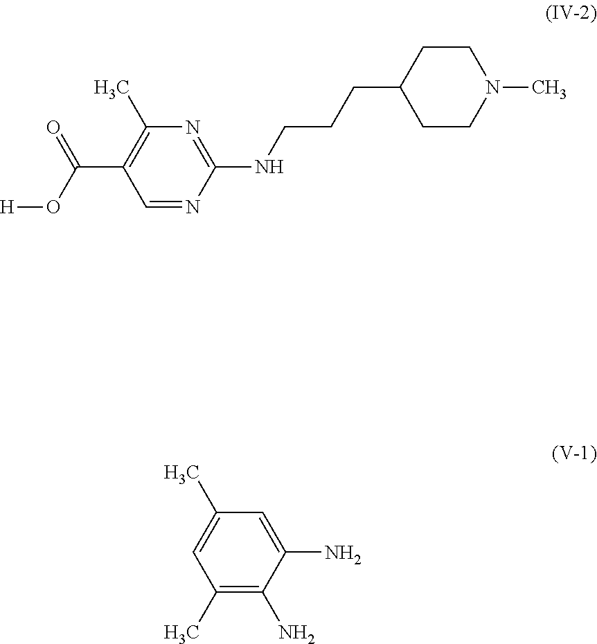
[H]OC(C1=C(C)N=C(NCCCC2CCN(C)CC2)N=C1)=O.C1=C(C)C=C(N)C(N)=C1C
